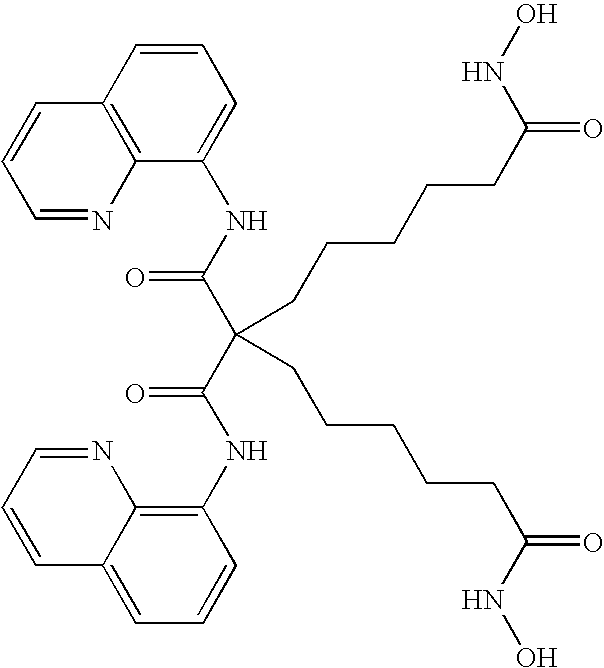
O=C(C(C(=O)NC1=CC=CC2=C1N=CC=C2)(CCCCCC(=O)NO)CCCCCC(=O)NO)NC1=C2C(=CC=C1)C=CC=N2
